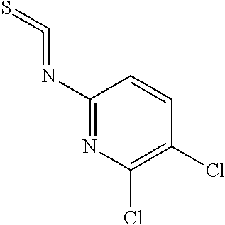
C1(N=C=S)=NC(Cl)=C(Cl)C=C1
